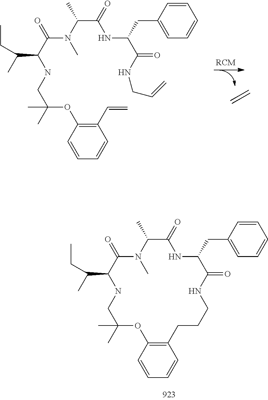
C1=CC(CC(C(NCC=C)=O)NC(C(N(C)C(C(C(C)CC)NCC(C)(C)OC2=C(C=C)C=CC=C2)=O)C)=O)=CC=C1.C1=CC(CC2C(=O)NCCCC3=C(OC(C)(C)CNC(C(C)CC)C(=O)N(C)C(C)C(=O)N2)C=CC=C3)=CC=C1
